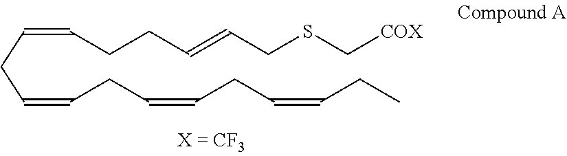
C(C=CCC=CCC=CCC)C=CCCC=CCSC[COX]
